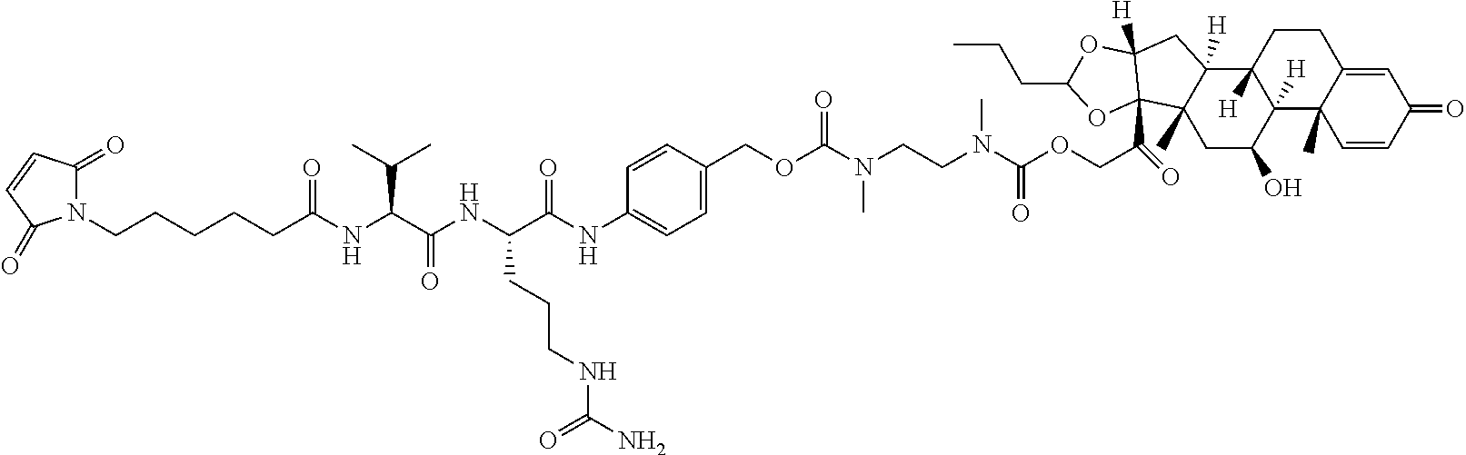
C1CC2([H])C([H])(C3(C)C1=CC(=O)C=C3)C(O)CC1(C)C2([H])CC2([H])C1(C(=O)COC(N(CCN(C(OCC1=CC=C(NC(C(NC(C(NC(=O)CCCCCN3C(=O)C=CC3=O)C(C)C)=O)CCCNC(N)=O)=O)C=C1)=O)C)C)=O)OC(CCC)O2
